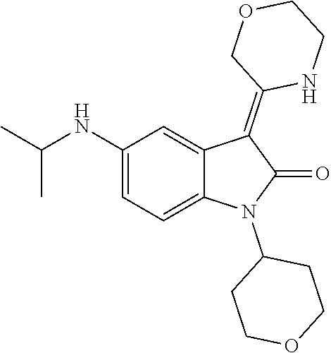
C1(NC(C)C)=CC=C2C(=C1)C(=C1NCCOC1)C(=O)N2C1CCOCC1
